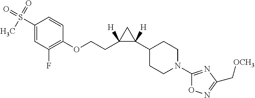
C1(OCCC2([H])C(C3CCN(C4=NC(C[OCH3])=NO4)CC3)([H])C2)=C(F)C=C(S(=O)(=O)C)C=C1
